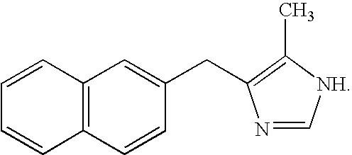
C12=C(C=CC=C1)C=CC(CC1=C(C)[NH]C=N1)=C2
